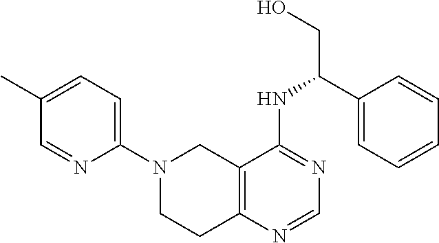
C1=C(C)C=NC(N2CCC3=C(C2)C(NC(CO)C2=CC=CC=C2)=NC=N3)=C1
